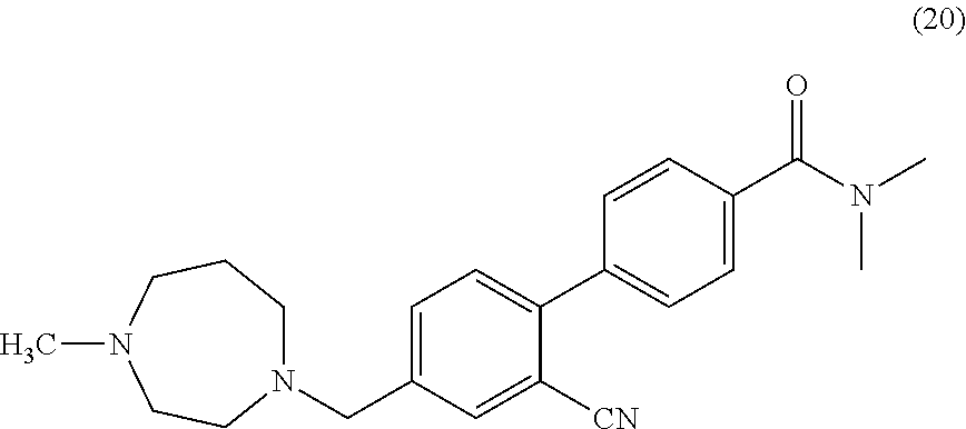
N1(CC2=CC=C(C3=CC=C(C(N(C)C)=O)C=C3)C([CN])=C2)CCCN(C)CC1
